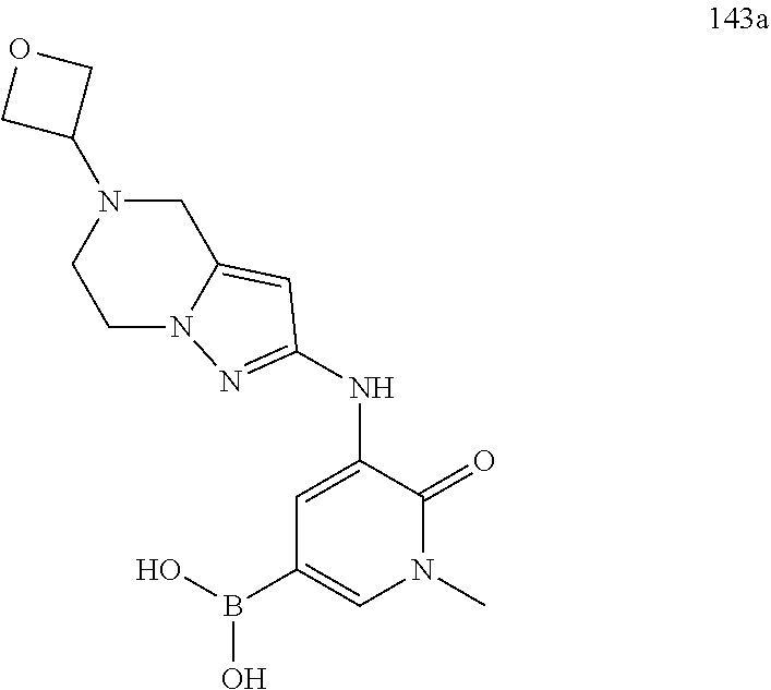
C1=C(NC2=NN3CCN(C4COC4)CC3=C2)C(=O)N(C)C=C1B(O)O
